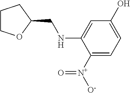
C1COC(CNC2=CC(O)=CC=C2[N+](=O)[O-])C1
